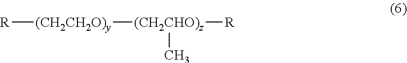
[R][(CH2CH2O)y][(CH2CHO)z]([R])C
